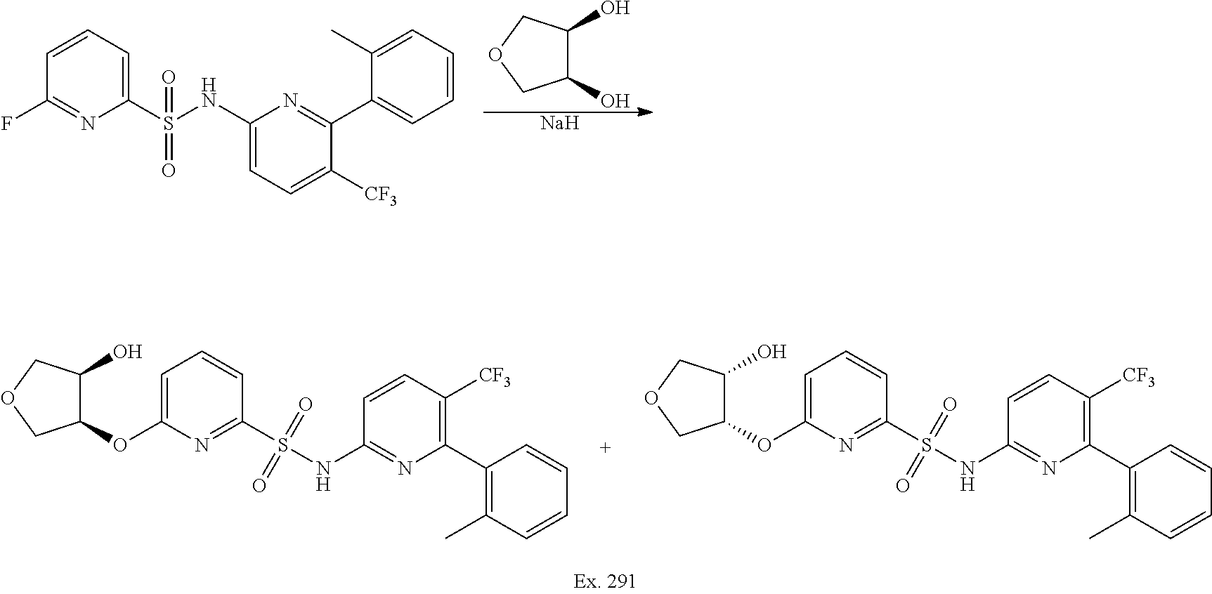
C1=CC(F)=NC(S(NC2=CC=C([CF3])C(C3=CC=CC=C3C)=N2)(=O)=O)=C1.C1(O)C(O)COC1.[Na].C1(OC2=CC=CC(S(NC3=NC(C4=C(C)C=CC=C4)=C([CF3])C=C3)(=O)=O)=N2)C(O)COC1.C1(OC2=CC=CC(S(NC3=NC(C4=C(C)C=CC=C4)=C([CF3])C=C3)(=O)=O)=N2)C(O)COC1
